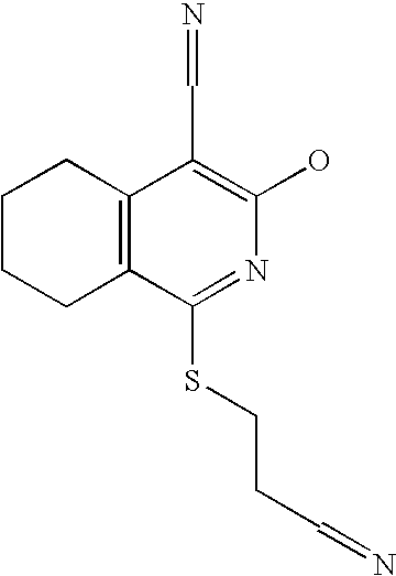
C1CCC2=C(C1)C(C=N)=C(O)N=C2SCCC=N
